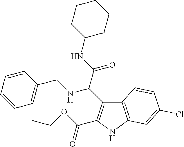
C(=O)(OCC)C1=C(C(C(NC2CCCCC2)=O)NCC2=CC=CC=C2)C2=C(N1)C=C(Cl)C=C2
